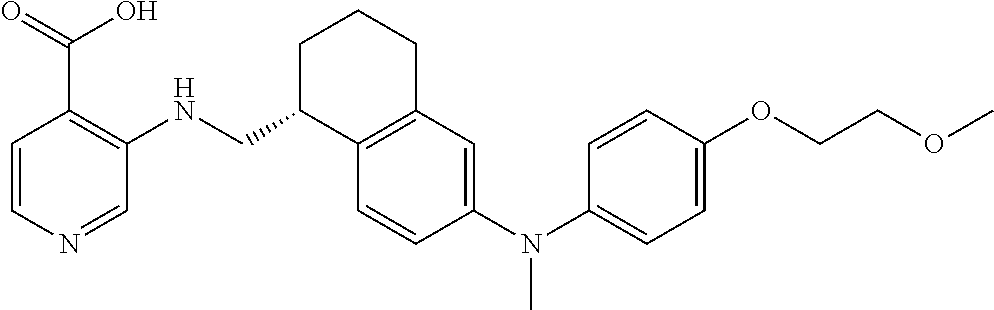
C1=CN=CC(NCC2C3=C(CCC2)C=C(N(C2=CC=C(OCCOC)C=C2)C)C=C3)=C1C(=O)O
